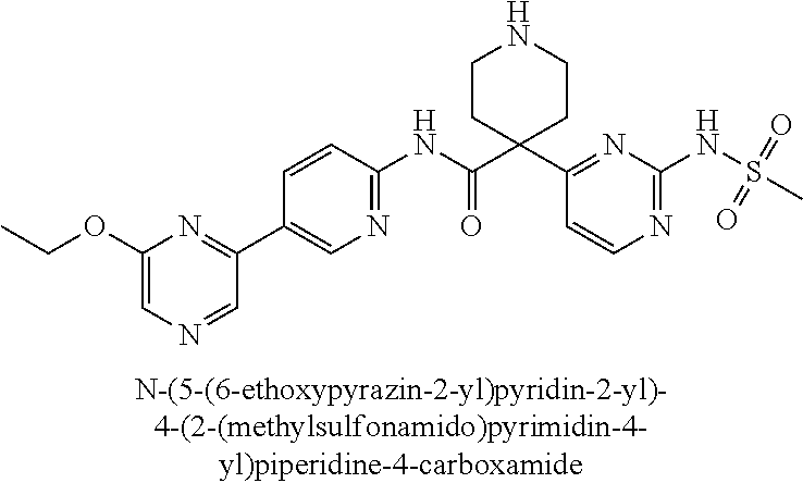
N1=C(NS(=O)(=O)C)N=C(C2(C(NC3=NC=C(C4=NC(OCC)=CN=C4)C=C3)=O)CCNCC2)C=C1
